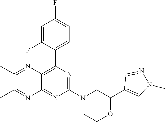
N1=C(N2CC(C3=CN(C)N=C3)OCC2)N=C2C(=C1C1=CC=C(F)C=C1F)N=C(C)C(C)=N2
